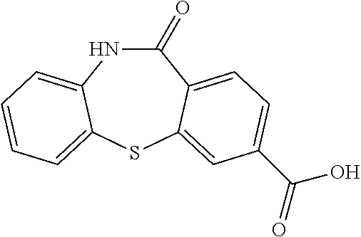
C1(=O)NC2=CC=CC=C2SC2=CC(C(O)=O)=CC=C12
